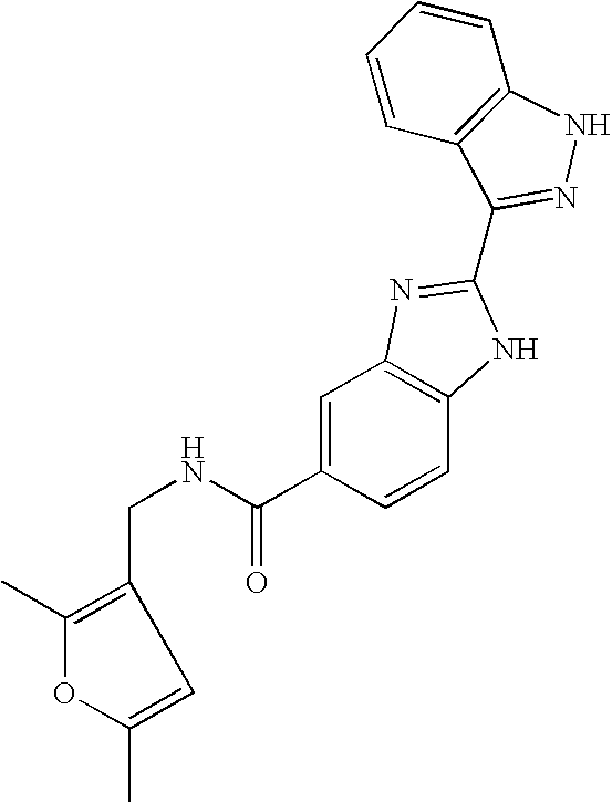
O1C(C)=CC(CNC(C2=CC3=C(C=C2)NC(C2=NNC4=C2C=CC=C4)=N3)=O)=C1C
